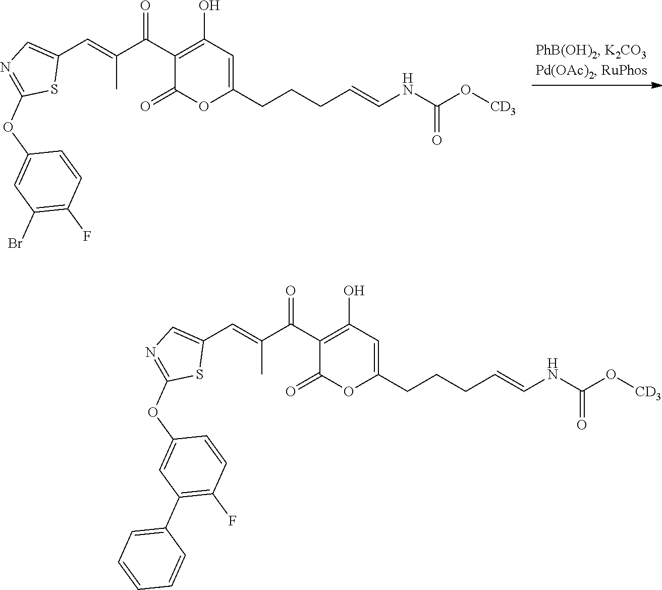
O=C(C1=C(O)C=C(CCCC=CNC(O[CD3])=O)OC1=O)C(C)=CC1=CN=C(OC2=CC(Br)=C(F)C=C2)S1.O=C(C1=C(O)C=C(CCCC=CNC(O[CD3])=O)OC1=O)C(C)=CC1=CN=C(OC2=CC(C3=CC=CC=C3)=C(F)C=C2)S1
